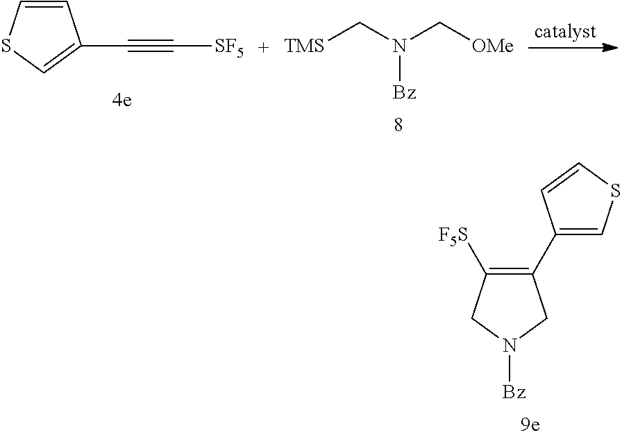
[TMS]CN(C[OMe])[Bz].C1=CSC=C1C#C[SF5].C1(C2=CSC=C2)=C([F5S])CN([Bz])C1
